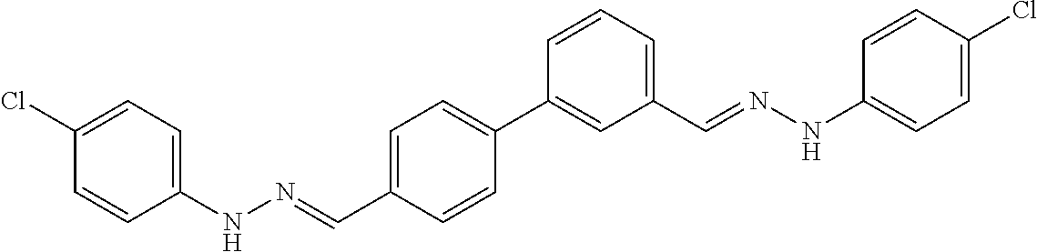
C1(NN=CC2=CC=C(C3=CC(C=NNC4=CC=C(Cl)C=C4)=CC=C3)C=C2)=CC=C(Cl)C=C1
